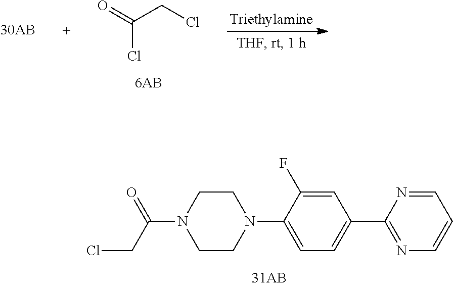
O=C(CCl)Cl.N1(C(CCl)=O)CCN(C2=CC=C(C3=NC=CC=N3)C=C2F)CC1
